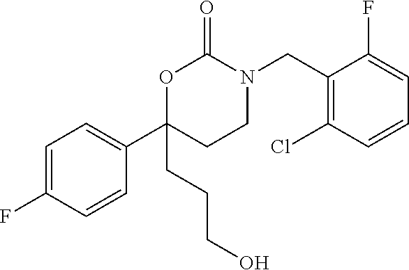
C1=C(F)C=CC(C2(CCCO)OC(=O)N(CC3=C(Cl)C=CC=C3F)CC2)=C1
